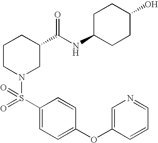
C1=CC(S(=O)(N2CC(C(NC3CCC(O)CC3)=O)CCC2)=O)=CC=C1OC1=CN=CC=C1
